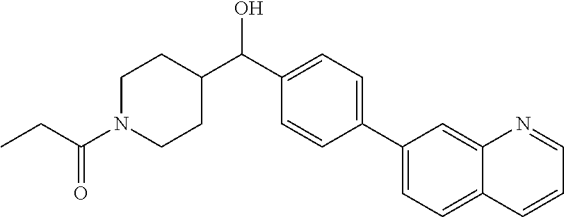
C1(C2=CC=C3C(=C2)N=CC=C3)=CC=C(C(C2CCN(C(CC)=O)CC2)O)C=C1
